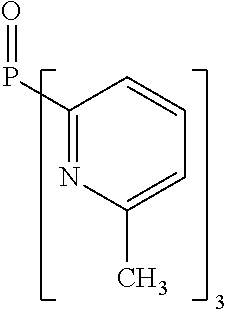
C1(P=O)=NC(C)=CC=C1
